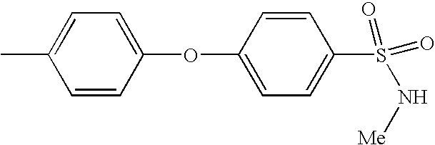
C1=CC(OC2=CC=C(S(=O)(=O)N[Me])C=C2)=CC=C1C
